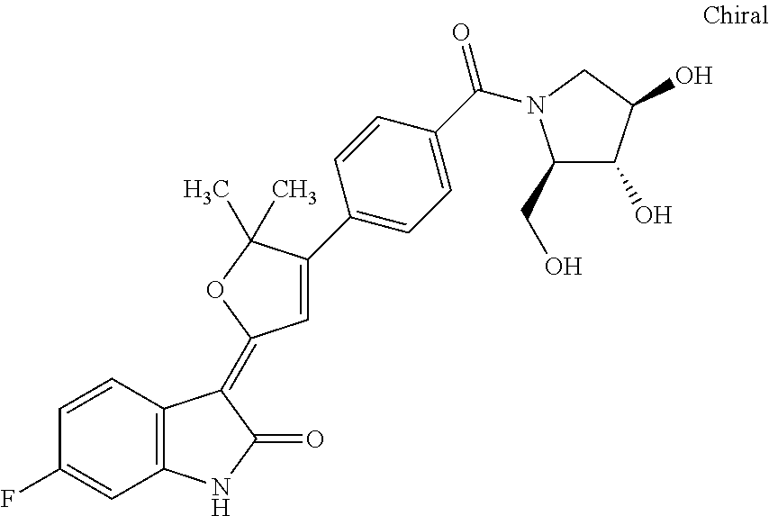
C1=CC(F)=CC2=C1C(=C1C=C(C3=CC=C(C(=O)N4C(CO)C(O)C(O)C4)C=C3)C(C)(C)O1)C(=O)N2
